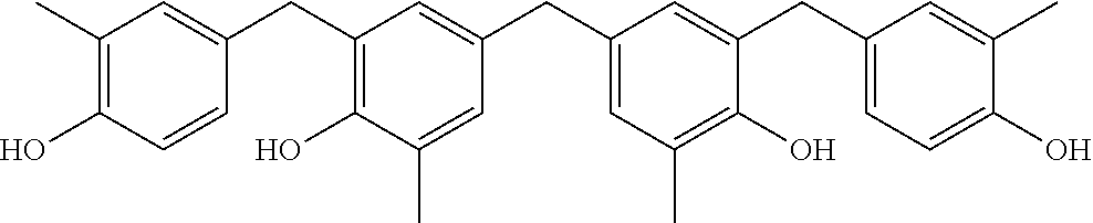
C1(CC2=CC(C)=C(O)C=C2)=C(O)C(C)=CC(CC2=CC(C)=C(O)C(CC3=CC=C(O)C(C)=C3)=C2)=C1
